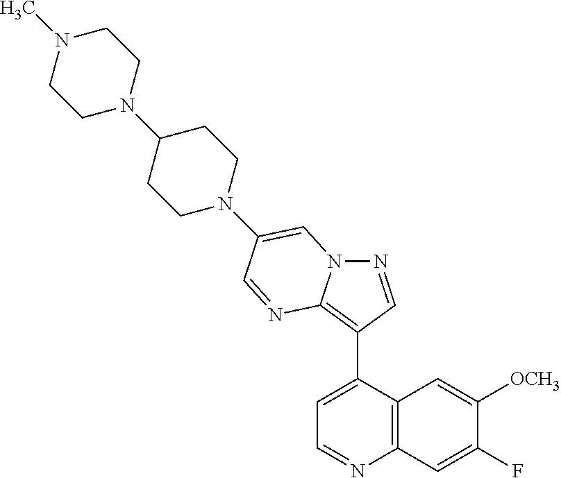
N1=CC(C2=CC=NC3=C2C=C([OCH3])C(F)=C3)=C2N1C=C(N1CCC(N3CCN(C)CC3)CC1)C=N2
